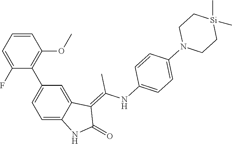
C1=CC=C(F)C(C2=CC=C3C(=C2)C(=C(NC2=CC=C(N4CC[Si](C)(C)CC4)C=C2)C)C(=O)N3)=C1OC
